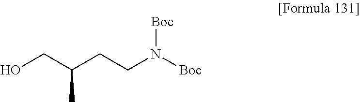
OCC(CCN([Boc])[Boc])C
